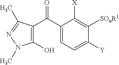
C1=C(C(C2=C(O)N(C)N=C2C)=O)C([X])=C([SOnR1])C([Y])=C1
